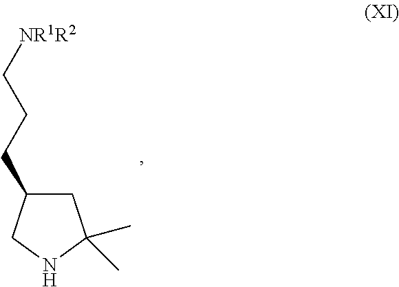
C1C(CCC[NR1R2])CNC1(C)C
